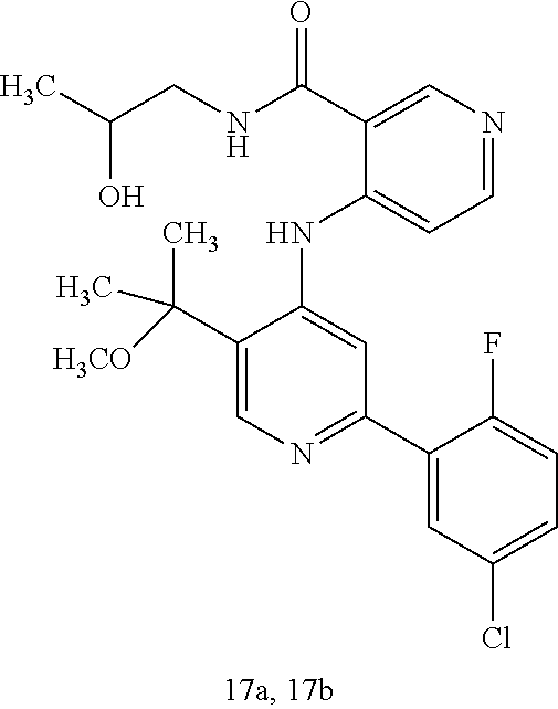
C1(NC2=CC(C3=CC(Cl)=CC=C3F)=NC=C2C([H3CO])(C)C)=CC=NC=C1C(NCC(C)O)=O
